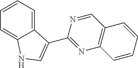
C12=CC=CC=C1NC=C2C1=NC2=C(C=N1)C=CC=C2
